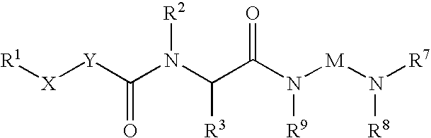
[R1][X][Y]C(N(C(C(N([M]N([R7])[R8])[R9])=O)[R3])[R2])=O
